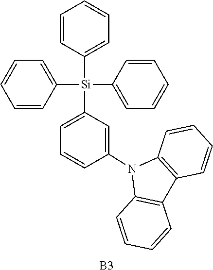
C1=CC=CC2=C1N(C1=CC([Si](C3=CC=CC=C3)(C3=CC=CC=C3)C3=CC=CC=C3)=CC=C1)C1=C2C=CC=C1.[B3]
